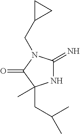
N1C(=N)N(CC2CC2)C(=O)C1(CC(C)C)C
